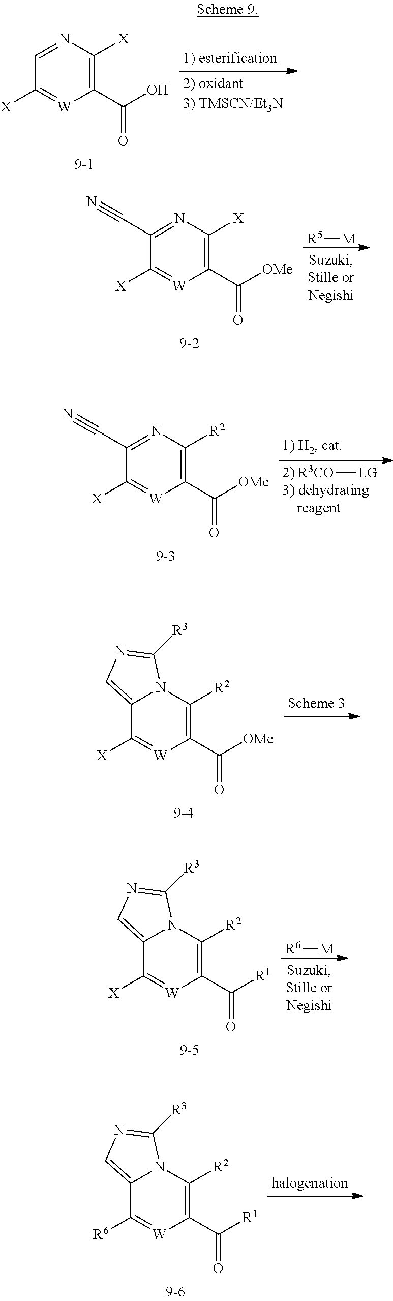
C1=NC([X])=C(C(=O)O)[W]=C1[X].C1(C#N)=NC([X])=C(C(=O)[OMe])[W]=C1[X].[R5][M].[R3CO][LG].C1(C#N)=NC([R2])=C(C(=O)[OMe])[W]=C1[X].C12=CN=C([R3])N1C([R2])=C(C(=O)[OMe])[W]=C2[X].C12=CN=C([R3])N1C([R2])=C(C(=O)[R1])[W]=C2[X].[R6][M].C12=CN=C([R3])N1C([R2])=C(C(=O)[R1])[W]=C2[R6]
